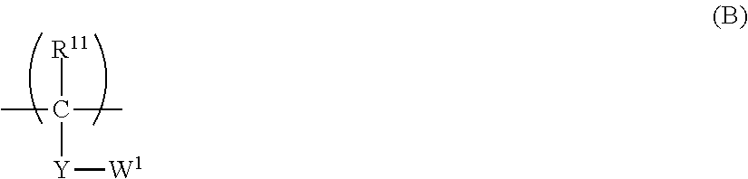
CC(C)([Y][W1])[R11]
